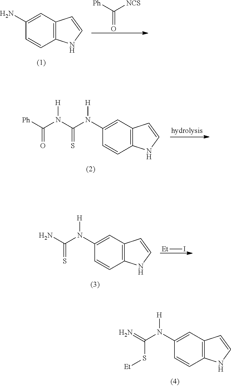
C1=C(N)C=CC2=C1C=CN2.[Ph]C([NCS])=O.C1=C(N(C(N(C([Ph])=O)[H])=S)[H])C=CC2=C1C=CN2.C1=C(N(C(=N)S[Et])[H])C=CC2=C1C=CN2.C1=C(N(C(N)=S)[H])C=CC2=C1C=CN2.[Et]I
